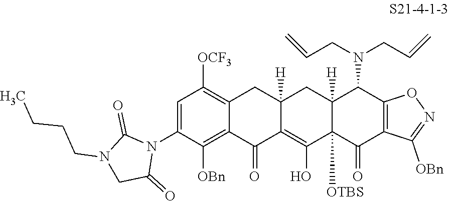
C1=C(N2C(=O)N(CCCC)CC2=O)C([OBn])=C2C(=C1[OCF3])CC1([H])C(=C(O)C3([OTBS])C([H])(C1)C(N(CC=C)CC=C)C1=C(C3=O)C([OBn])=NO1)C2=O
